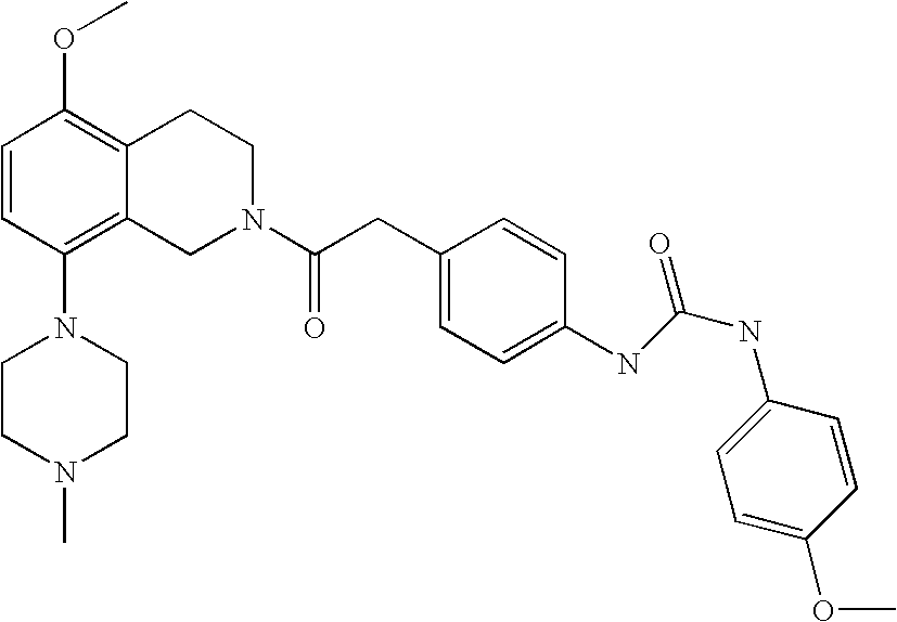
C1=CC(N2CCN(C)CC2)=C2C(=C1OC)CCN(C(CC1=CC=C(NC(NC3=CC=C(OC)C=C3)=O)C=C1)=O)C2
